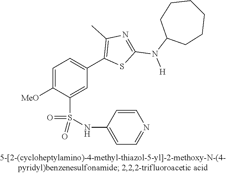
C1=C([OMe])C(S(NC2=CC=NC=C2)(=O)=O)=CC(C2=C(C)N=C(N([H])C3CCCCCC3)S2)=C1
